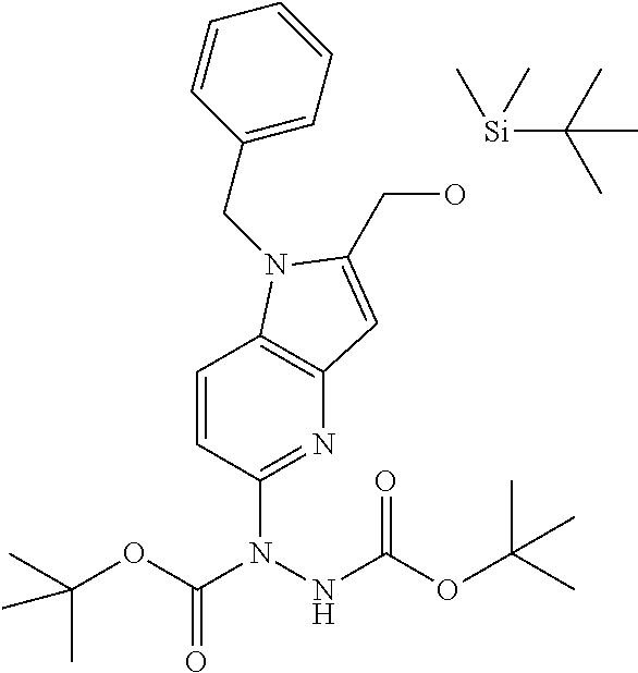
C12=C(N(CC3=CC=CC=C3)C(CO)=C1)C=CC(N(C(OC(C)(C)C)=O)NC(OC(C)(C)C)=O)=N2.[Si](C(C)(C)C)(C)C
